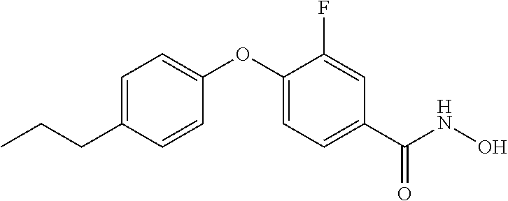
C1=C(CCC)C=CC(OC2=CC=C(C(NO)=O)C=C2F)=C1
